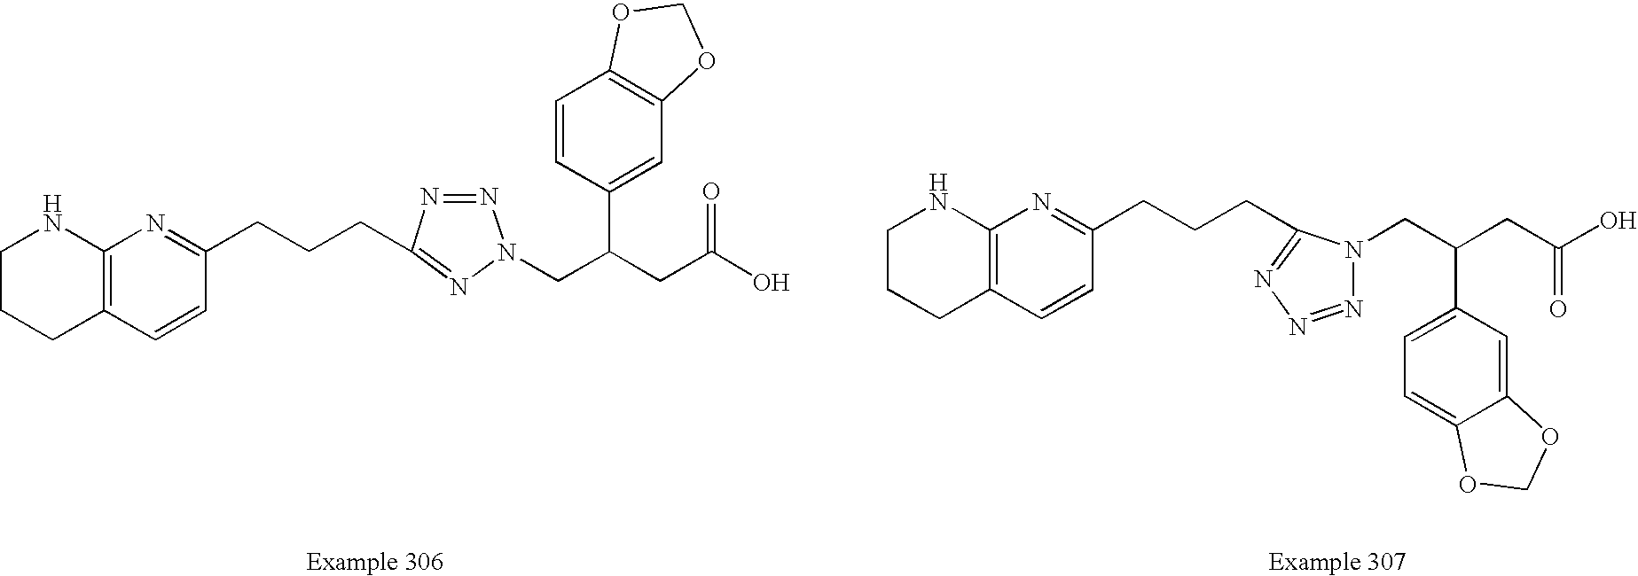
C12=C(C=CC(CCCC3=NN(CC(CC(O)=O)C4=CC5=C(C=C4)OCO5)N=N3)=N1)CCCN2.C12=C(C=CC(CCCC3=NN=NN3CC(CC(O)=O)C3=CC=C4C(=C3)OCO4)=N1)CCCN2
